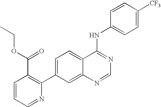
C1=CC=NC(C2=CC=C3C(=C2)N=CN=C3NC2=CC=C([CF3])C=C2)=C1C(OCC)=O
